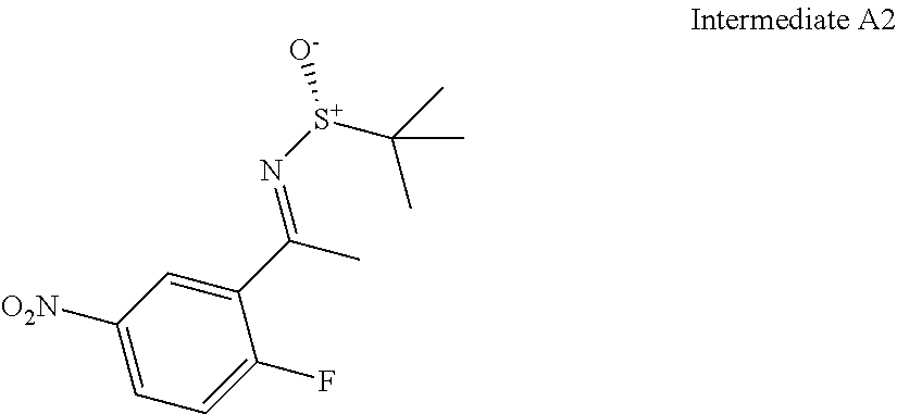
C1(C(C)=N[S+](C(C)(C)C)[O-])=CC([O2N])=CC=C1F
